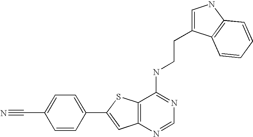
C1=C(C2=CC3=C(S2)C(NCCC2=CNC4=C2C=CC=C4)=NC=N3)C=CC(C#N)=C1
